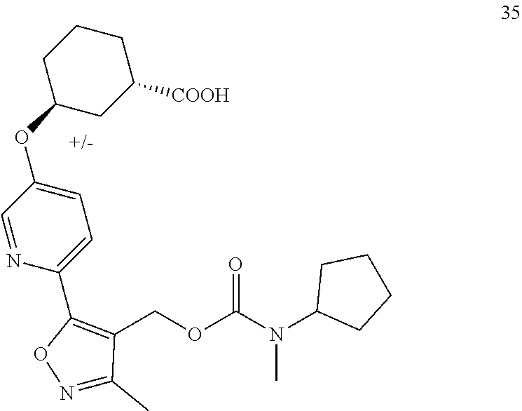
C1=NC(C2=C(COC(N(C3CCCC3)C)=O)C(C)=NO2)=CC=C1OC1CC([COOH])CCC1
